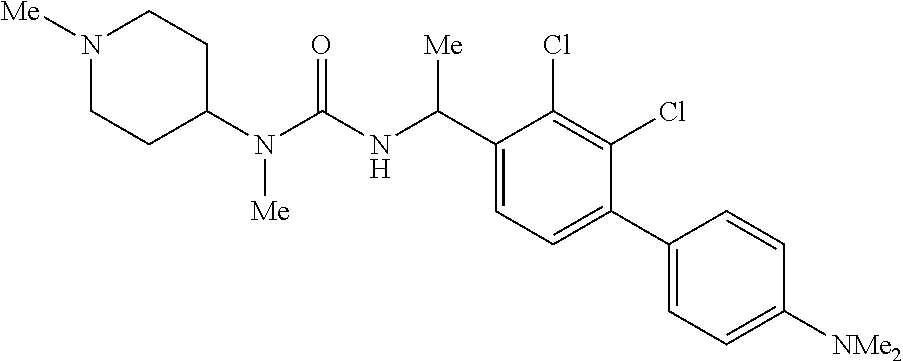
C1(N(C(NC(C2=CC=C(C3=CC=C([NMe2])C=C3)C(Cl)=C2Cl)[Me])=O)[Me])CCN([Me])CC1
